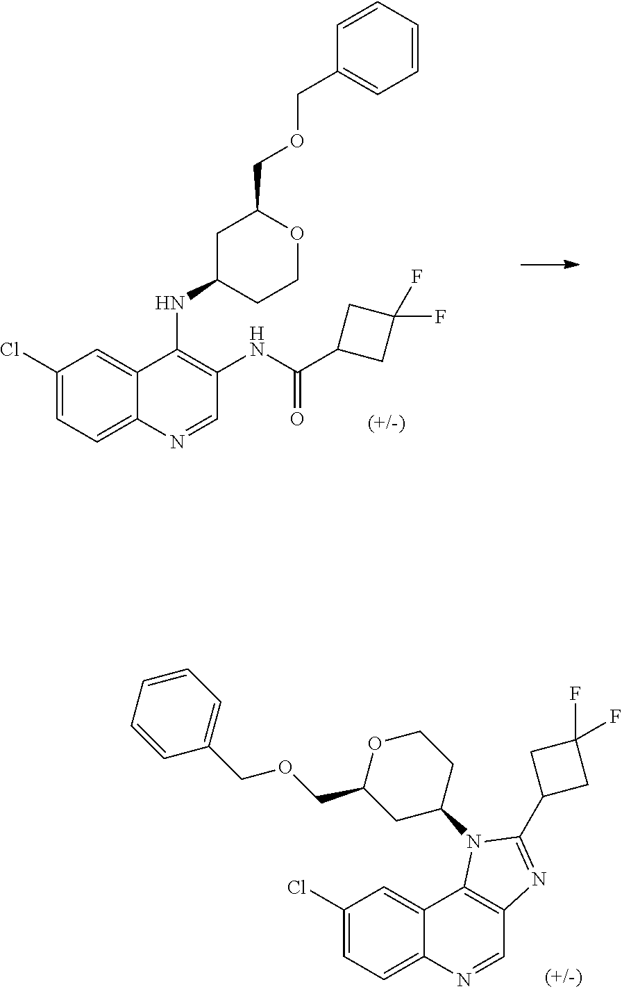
C1(Cl)=CC=C2C(=C1)C(NC1CCOC(COCC3=CC=CC=C3)C1)=C(NC(C1CC(F)(F)C1)=O)C=N2.C1(Cl)=CC=C2C(=C1)C1=C(C=N2)N=C(C2CC(F)(F)C2)N1C1CCOC(COCC2=CC=CC=C2)C1
